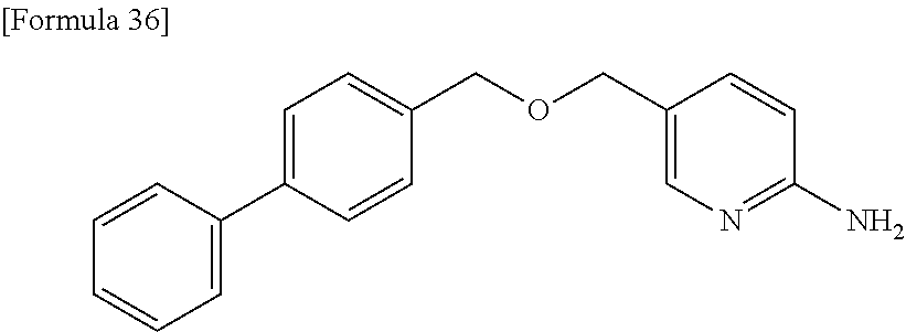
C1=C(C2=CC=CC=C2)C=CC(COCC2=CN=C(N)C=C2)=C1
